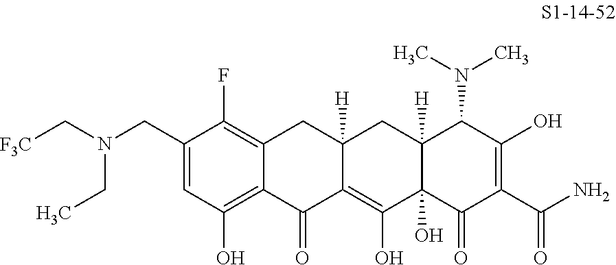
C1(CN(C[F3C])CC)=CC(O)=C2C(=C1F)CC1([H])C(=C(O)C3(O)C([H])(C1)C(N(C)C)C(O)=C(C(N)=O)C3=O)C2=O
